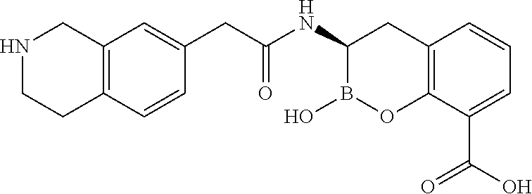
C12=C(C(C(O)=O)=CC=C1)OB(O)C(NC(CC1=CC3=C(C=C1)CCNC3)=O)C2
